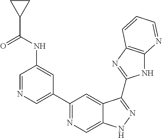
C1=NC=C(C2=NC=C3C(=C2)C(C2=NC4=C(N2)N=CC=C4)=NN3)C=C1NC(C1CC1)=O
